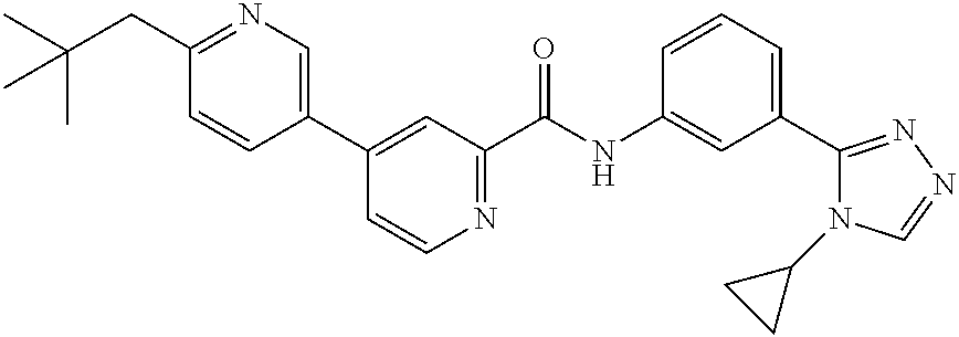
C1(C2=CN=C(CC(C)(C)C)C=C2)=CC(C(NC2=CC(C3=NN=CN3C3CC3)=CC=C2)=O)=NC=C1
